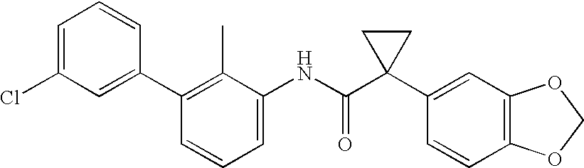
C1(NC(C2(C3=CC4=C(C=C3)OCO4)CC2)=O)=CC=CC(C2=CC(Cl)=CC=C2)=C1C
